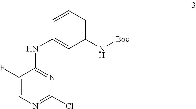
C1=CC=C(N[Boc])C=C1NC1=NC(Cl)=NC=C1F
